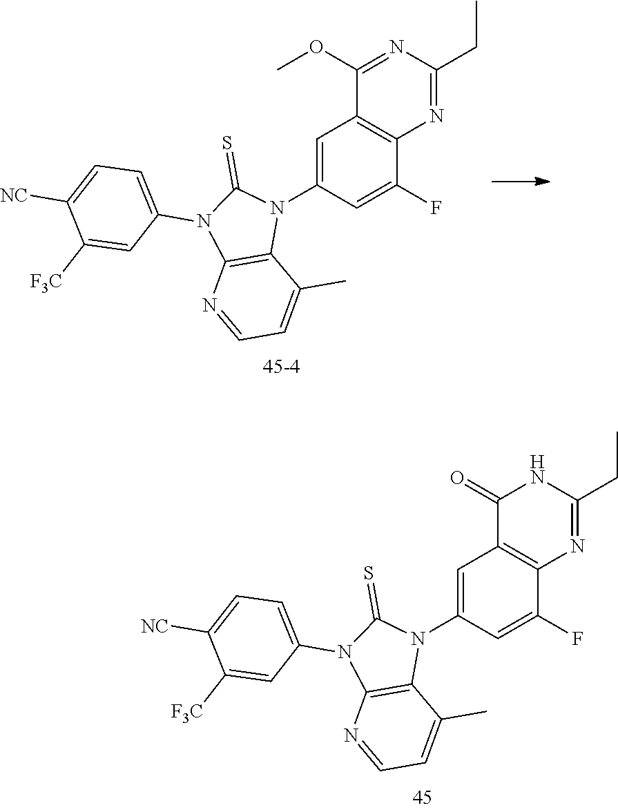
C1([F3C])=CC(N2C3=C(N(C4=CC5=C(C(F)=C4)N=C(CC)N=C5OC)C2=S)C(C)=CC=N3)=CC=C1[NC].C1([F3C])=CC(N2C3=C(N(C4=CC5=C(C(F)=C4)N=C(CC)NC5=O)C2=S)C(C)=CC=N3)=CC=C1[NC]
